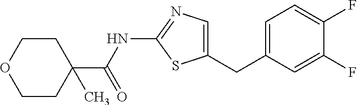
C1=C(CC2=CN=C(NC(C3(C)CCOCC3)=O)S2)C=C(F)C(F)=C1
